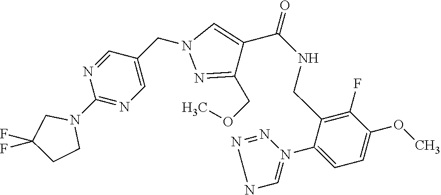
C(C1=CN(CC2=CN=C(N3CC(F)(F)CC3)N=C2)N=C1COC)(NCC1=C(F)C(OC)=CC=C1N1=CNN=N1)=O
